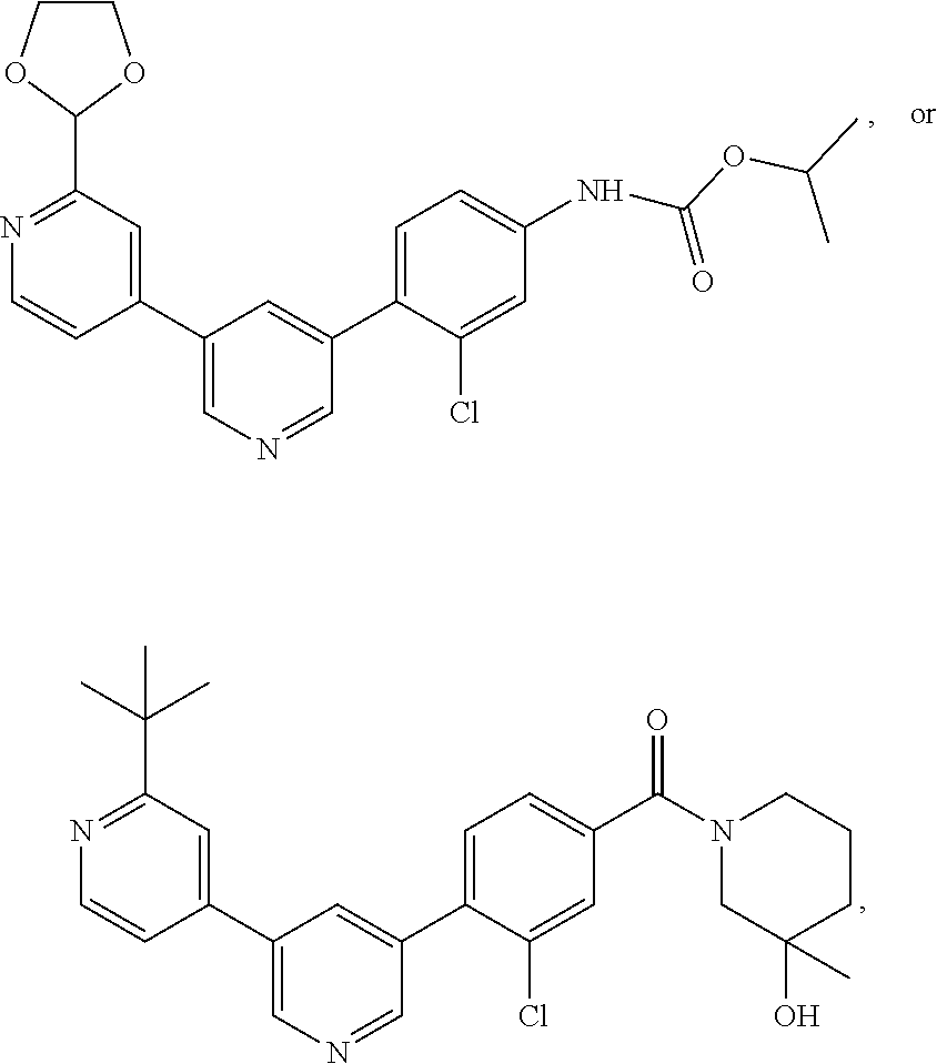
C1(C2=CN=CC(C3=CC=C(NC(=O)OC(C)C)C=C3Cl)=C2)=CC(C2OCCO2)=NC=C1.C1(C2=CN=CC(C3=CC=C(C(=O)N4CC(O)(C)CCC4)C=C3Cl)=C2)=CC(C(C)(C)C)=NC=C1
